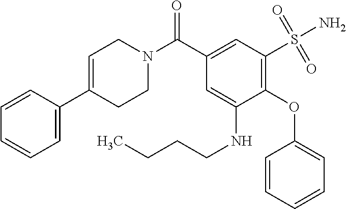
C1=CC=CC=C1OC1=C(S(N)(=O)=O)C=C(C(N2CC=C(C3=CC=CC=C3)CC2)=O)C=C1NCCCC
